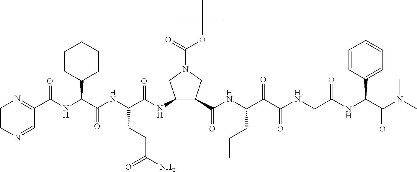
C1(C(NC(C(NC(C(=O)NC2C(C(=O)NC(C(C(NCC(NC(C(N(C)C)=O)C3=CC=CC=C3)=O)=O)=O)CCC)CN(C(=O)OC(C)(C)C)C2)CCC(N)=O)=O)C2CCCCC2)=O)=NC=CN=C1
